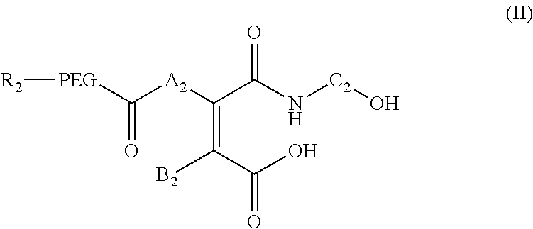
[PEG](C([A2]C(=C(C(O)=O)[B2])C(N[C2]O)=O)=O)[R2]
